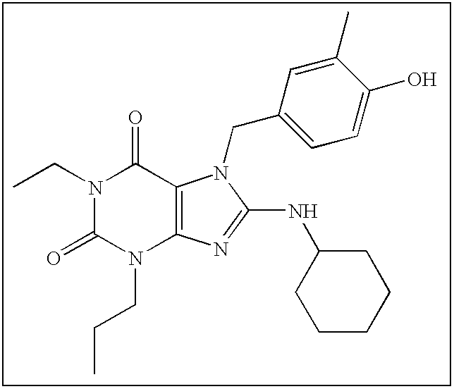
C(N1C(=O)N(CCC)C2=C(C1=O)N(CC1=CC=C(O)C(C)=C1)C(NC1CCCCC1)=N2)C
